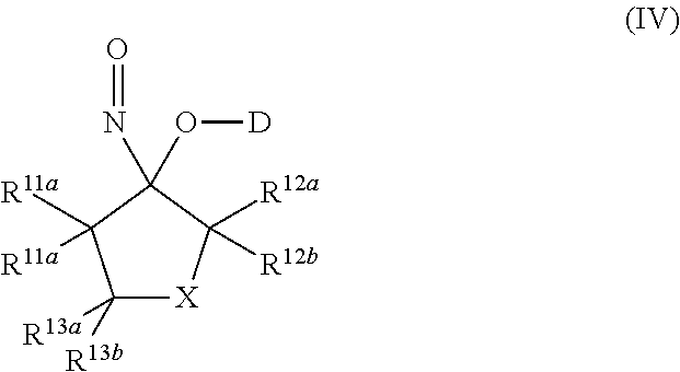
C1([R13b])([R13a])[X]C([R12a])([R12b])C(N=O)(O[D])C1([R11a])[R11a]
